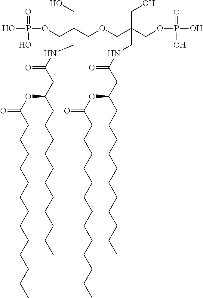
O(CC(COCC(COP(=O)(O)O)(CO)CNC(CC(CCCCCCCCCCC)OC(CCCCCCCCCCCCC)=O)=O)(CO)CNC(CC(CCCCCCCCCCC)OC(CCCCCCCCCCCCC)=O)=O)P(O)(=O)O
